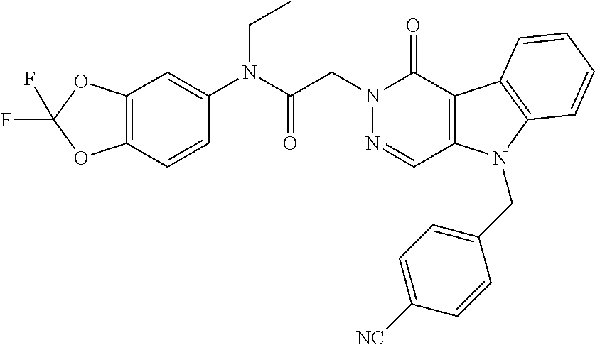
C12=C(C=CC(N(C(CN3N=CC4=C(C3=O)C3=C(N4CC4=CC=C([NC])C=C4)C=CC=C3)=O)CC)=C1)OC(F)(F)O2
